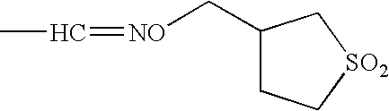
C1(C[NO]=CC)CC[SO2]C1
